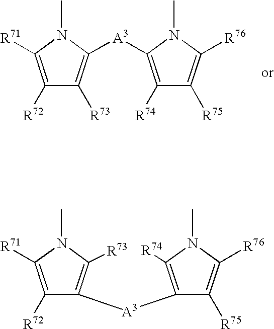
C1([R72])=C([R71])N(C)C([A3]C2=C([R74])C([R75])=C([R76])N2C)=C1[R73].C1([R72])=C([R71])N(C)C([R73])=C1[A3]C1=C([R74])N(C)C([R76])=C1[R75]
